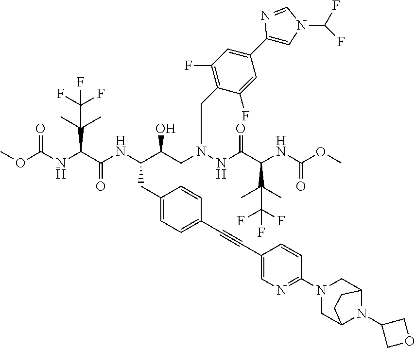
C1=C(C#CC2=CC=C(CC(C(CN(NC(C(NC(OC)=O)C(C)(C)C(F)(F)F)=O)CC3=C(F)C=C(C4=CN(C(F)F)C=N4)C=C3F)O)NC(C(NC(OC)=O)C(C)(C)C(F)(F)F)=O)C=C2)C=CC(N2CC3N(C4COC4)C(C2)CC3)=N1
